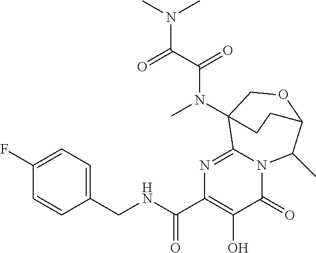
C12=NC(C(NCC3=CC=C(F)C=C3)=O)=C(O)C(=O)N1C(C)C1OCC2(N(C(C(=O)N(C)C)=O)C)CC1
